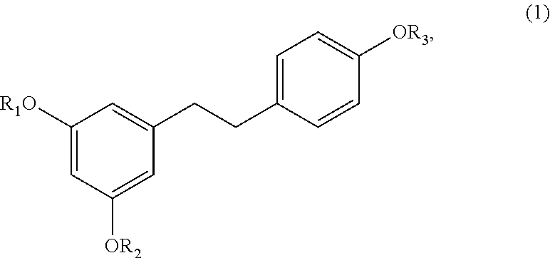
C1([R1O])=CC([OR2])=CC(CCC2=CC=C([OR3])C=C2)=C1
